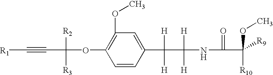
C1(OC)=C(OC([R2])([R3])C#C[R1])C=CC(C([H])([H])C([H])([H])NC(=O)C([R10])(OC)[R9])=C1
